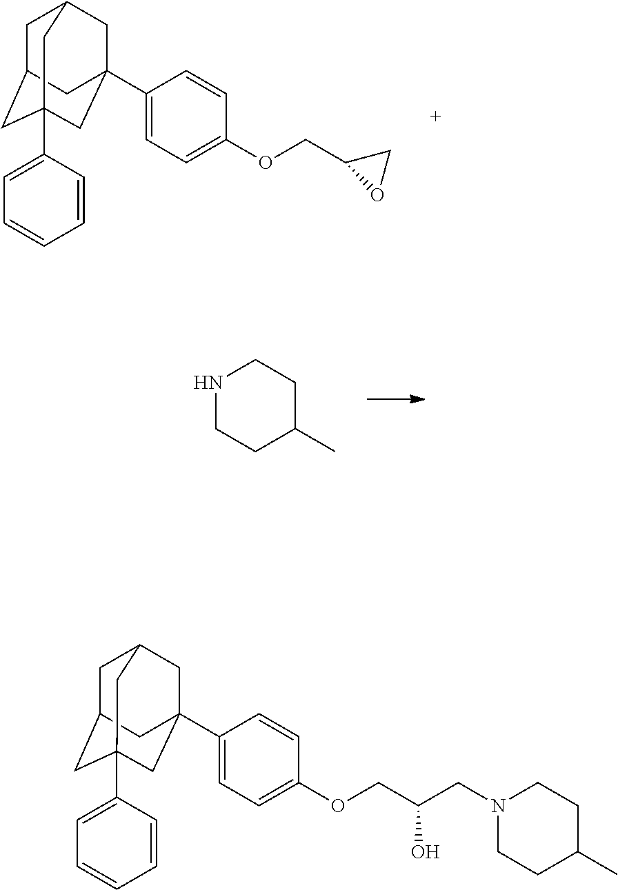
C1C2CC3(C4=CC=CC=C4)CC(C4=CC=C(OCC5OC5)C=C4)(CC1C3)C2.N1CCC(C)CC1.C1C2CC3(C4=CC=CC=C4)CC(C4=CC=C(OCC(O)CN5CCC(C)CC5)C=C4)(CC1C3)C2
